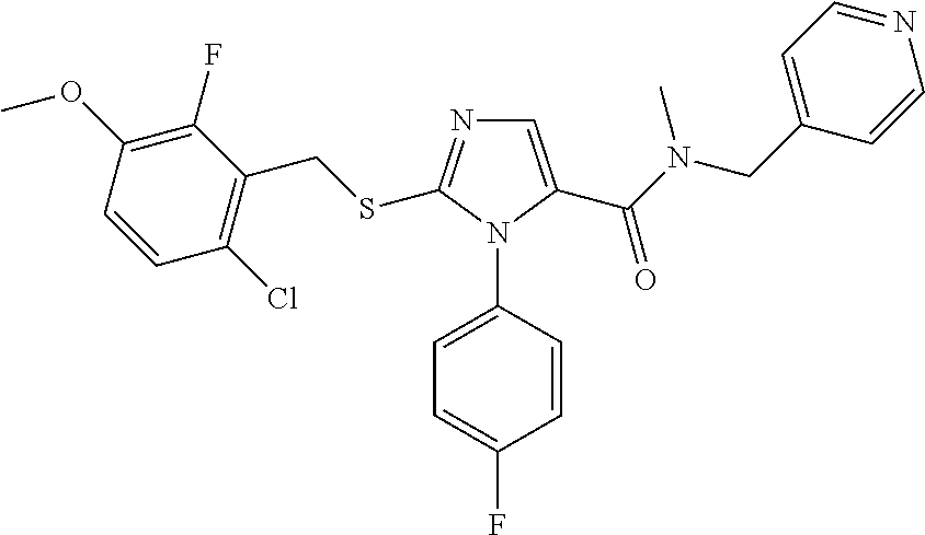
C1=CC(OC)=C(F)C(CSC2=NC=C(C(N(CC3=CC=NC=C3)C)=O)N2C2=CC=C(F)C=C2)=C1Cl
